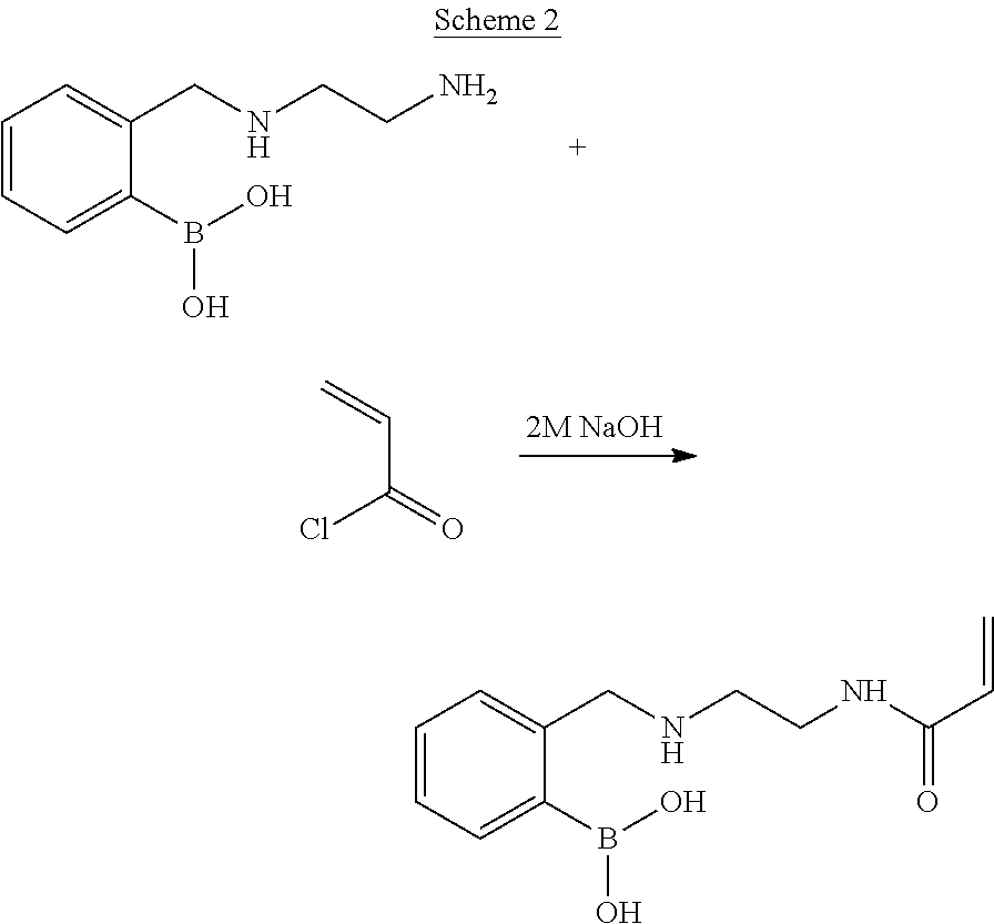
C1=CC=C(B(O)O)C(CNCCN)=C1.ClC(=O)C=C.C1=CC=C(B(O)O)C(CNCCNC(C=C)=O)=C1
